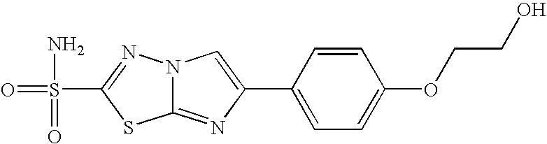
C12=NC(C3=CC=C(OCCO)C=C3)=CN1N=C(S(=O)(N)=O)S2
